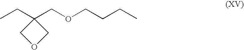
C1OCC1(CC)COCCCC
